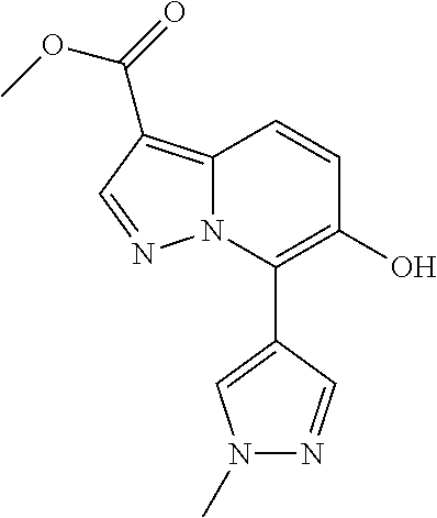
C12=C(C(=O)OC)C=NN1C(C1=CN(C)N=C1)=C(O)C=C2
